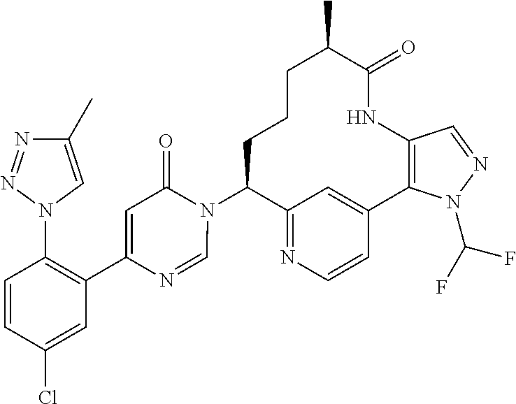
C12=NC=CC(=C1)C1=C(NC(=O)C(C)CCCC2N2C(=O)C=C(C3=C(N4C=C(C)N=N4)C=CC(Cl)=C3)N=C2)C=NN1C(F)F
